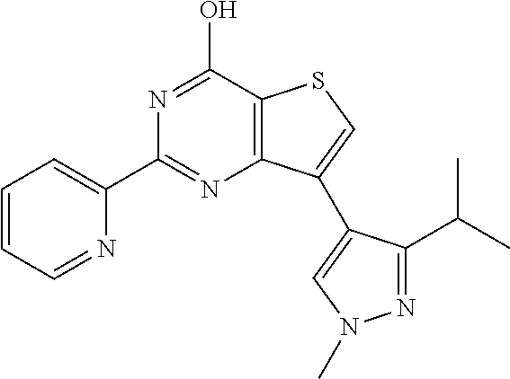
C1(C2=NC3=C(C(O)=N2)SC=C3C2=CN(C)N=C2C(C)C)=CC=CC=N1
